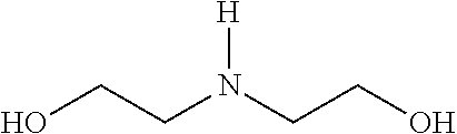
OCCN(CCO)[H]
